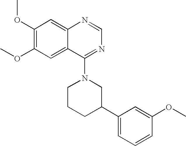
C1(OC)=C(OC)C=C2C(=C1)N=CN=C2N1CCCC(C2=CC=CC(OC)=C2)C1
